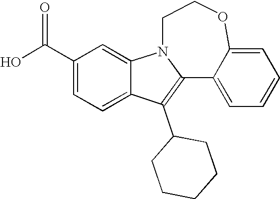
C1(C(O)=O)=CC=C2C(=C1)N1CCOC3=CC=CC=C3C1=C2C1CCCCC1
